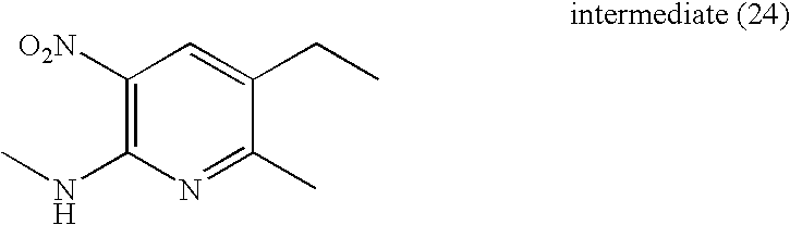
C1(NC)=C([O2N])C=C(CC)C(C)=N1
